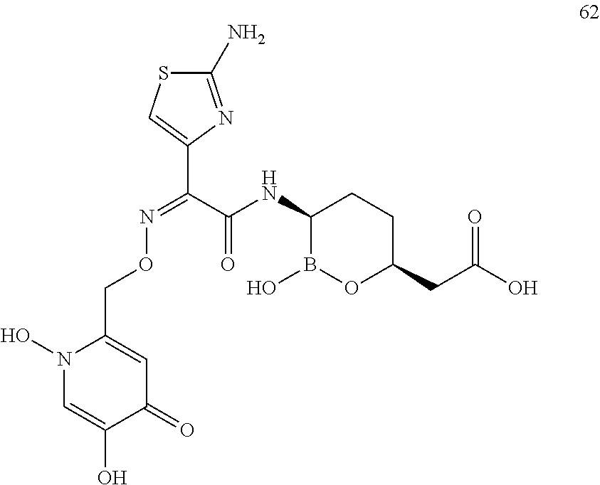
N(=C(C(NC1B(O)OC(CC(=O)O)CC1)=O)C1=CSC(N)=N1)OCC1=CC(=O)C(O)=CN1O
